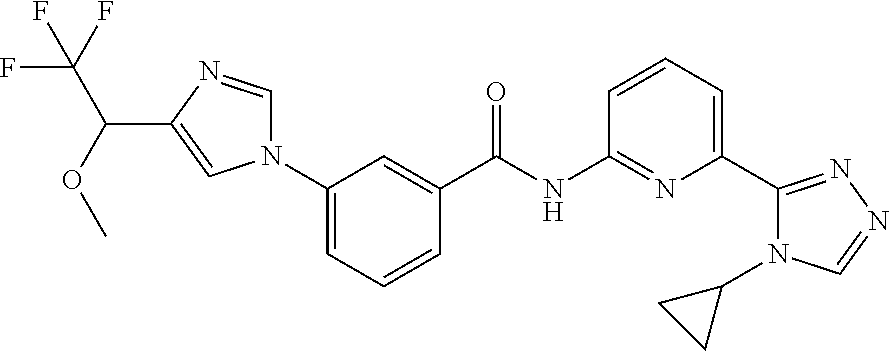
C1(N2C=NC(C(OC)C(F)(F)F)=C2)=CC=CC(C(NC2=NC(C3=NN=CN3C3CC3)=CC=C2)=O)=C1
